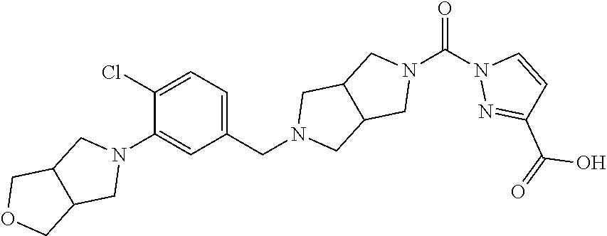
C(N1CC2C(C1)CN(C(N1N=C(C(=O)O)C=C1)=O)C2)C1=CC=C(Cl)C(N2CC3C(C2)COC3)=C1
